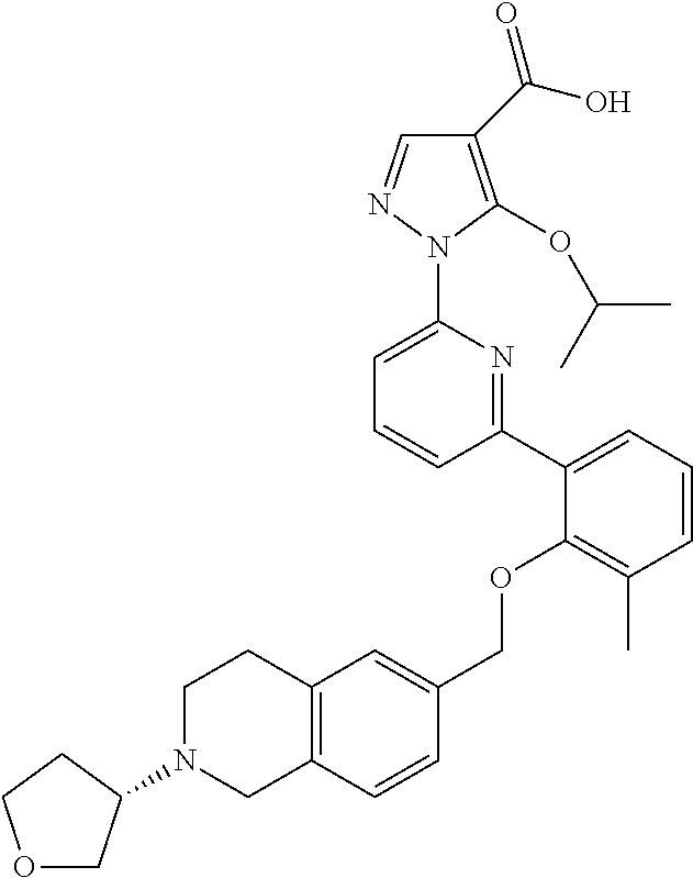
C1(C(O)=O)=C(OC(C)C)N(C2=CC=CC(C3=CC=CC(C)=C3OCC3=CC4=C(C=C3)CN(C3COCC3)CC4)=N2)N=C1
